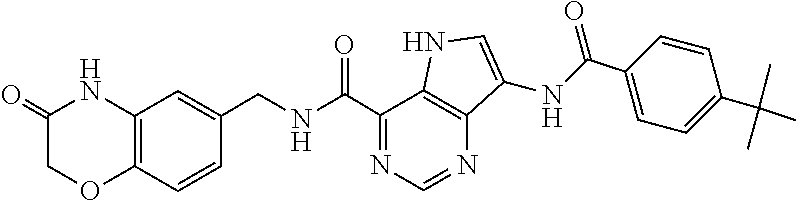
O=C1COC2=C(N1)C=C(CNC(C1=NC=NC3=C1NC=C3NC(C1=CC=C(C(C)(C)C)C=C1)=O)=O)C=C2
